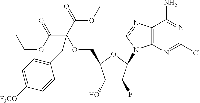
C1(O)C(F)C(N2C3=C(C(N)=NC(Cl)=N3)N=C2)OC1COC(CC1=CC=C([F3CO])C=C1)(C(OCC)=O)C(=O)OCC
